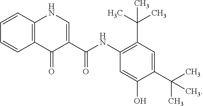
C12=C(C=CC=C1)NC=C(C(NC1=C(C(C)(C)C)C=C(C(C)(C)C)C(O)=C1)=O)C2=O
